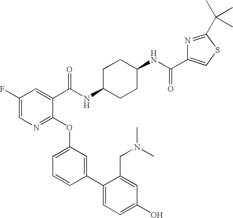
C1(F)=CN=C(OC2=CC=CC(C3=CC=C(O)C=C3CN(C)C)=C2)C(C(NC2CCC(NC(=O)C3=CSC(C(C)(C)C)=N3)CC2)=O)=C1
